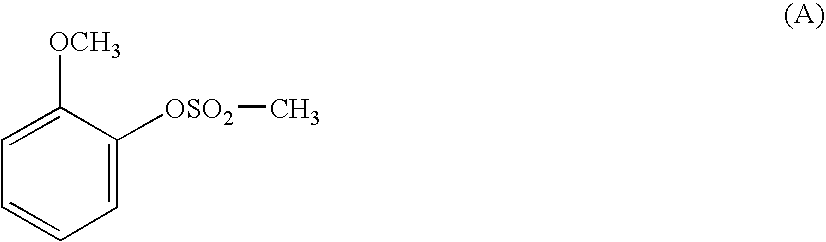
C1=C([OSO2]C)C([OCH3])=CC=C1
